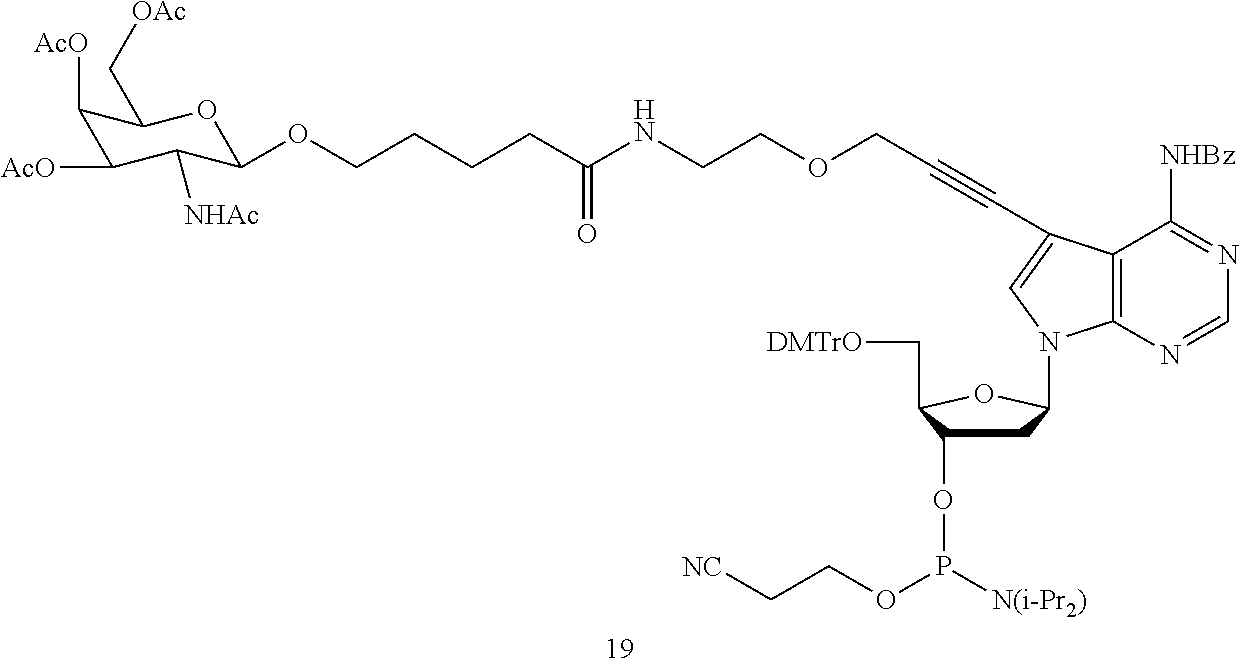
C1([AcO])C([AcO])C([NHAc])C(OCCCCC(=O)NCCOCC#CC2=CN(C3CC(OP(OCC[NC])[N(i-Pr2)])C(C[DMTrO])O3)C3=C2C([NHBz])=NC=N3)OC1C[OAc]
